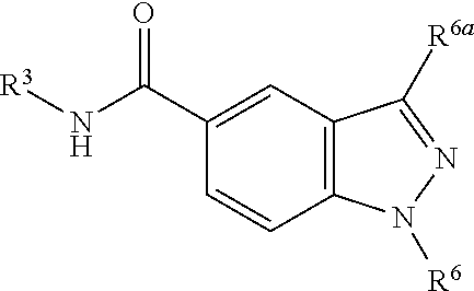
C12=C(C=C(C(N[R3])=O)C=C1)C([R6a])=NN2[R6]
